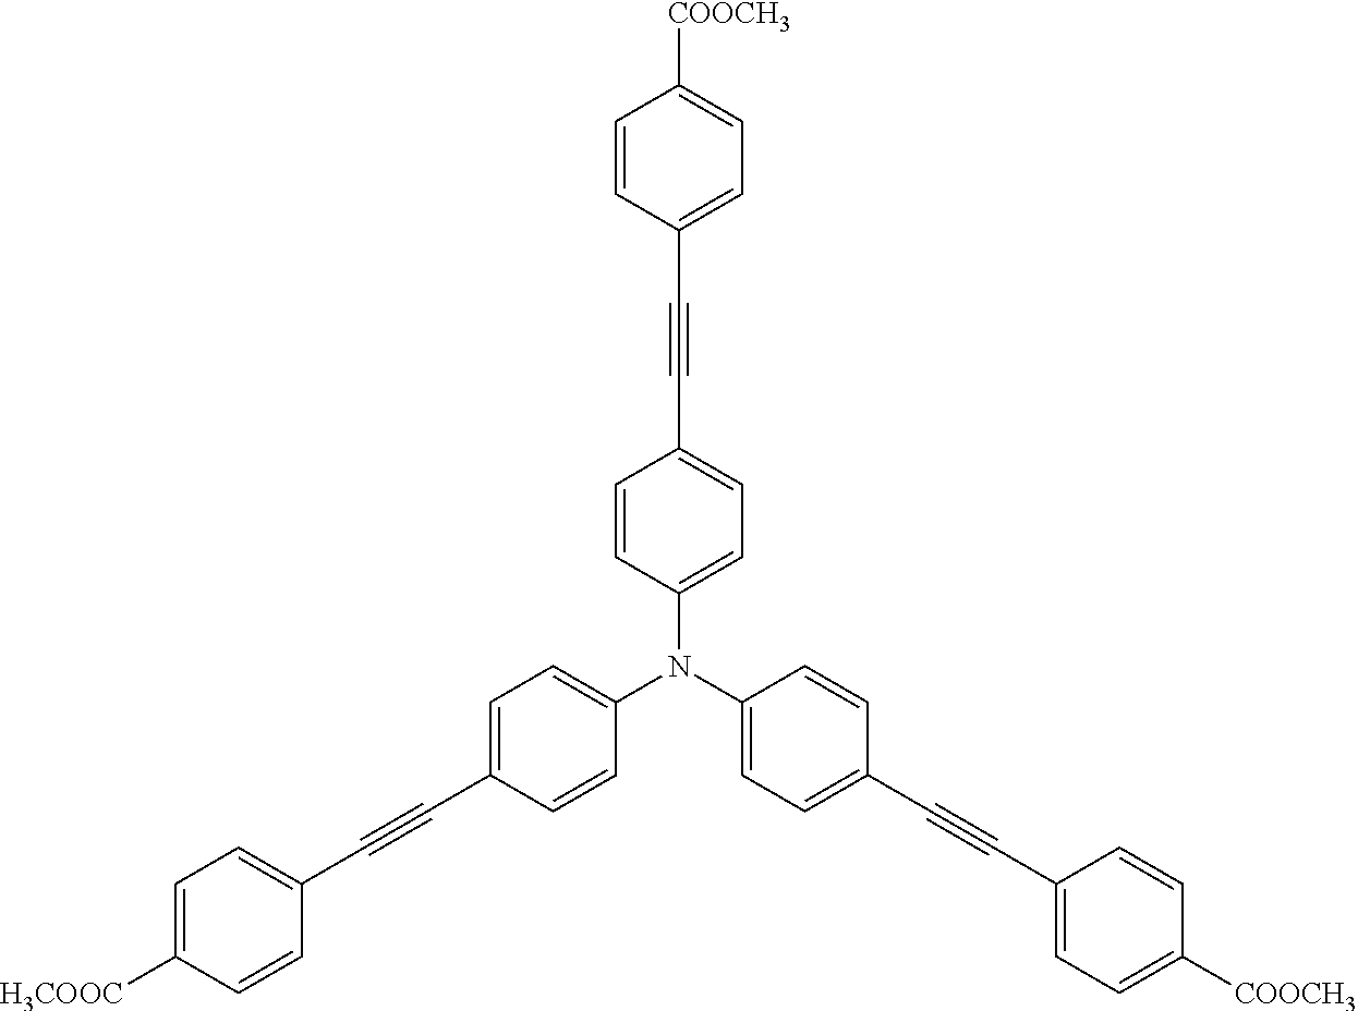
C1=CC(N(C2=CC=C(C#CC3=CC=C([COOCH3])C=C3)C=C2)C2=CC=C(C#CC3=CC=C([H3COOC])C=C3)C=C2)=CC=C1C#CC1=CC=C([COOCH3])C=C1
